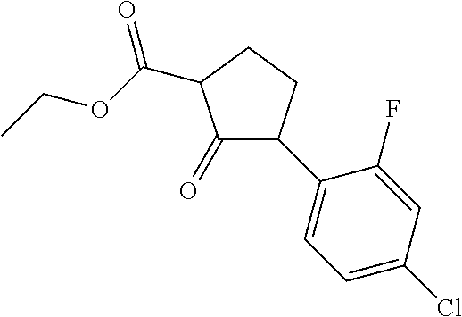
C1=C(Cl)C=C(F)C(C2C(=O)C(C(=O)OCC)CC2)=C1
